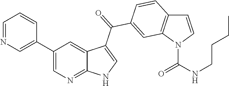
C1(C2=CN=CC=C2)=CN=C2C(=C1)C(C(=O)C1=CC3=C(C=CN3C(=O)NCCCC)C=C1)=CN2
